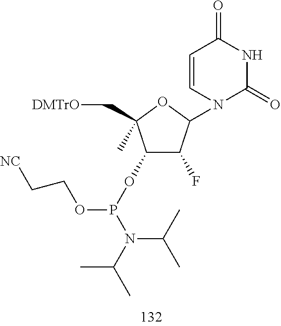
C1(OP(N(C(C)C)C(C)C)OCC[NC])C(F)C(N2C(=O)NC(=O)C=C2)OC1(C[DMTrO])C
